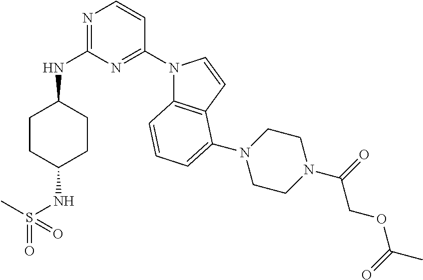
C1CC(NS(=O)(C)=O)CCC1NC1=NC=CC(N2C3=C(C=C2)C(N2CCN(C(=O)COC(C)=O)CC2)=CC=C3)=N1
